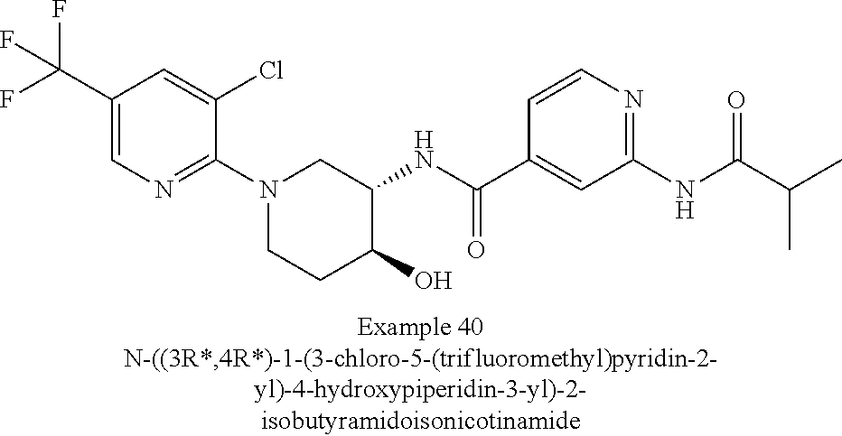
C1(C(F)(F)F)=CN=C(N2CCC(O)C(NC(C3=CC(NC(C(C)C)=O)=NC=C3)=O)C2)C(Cl)=C1
